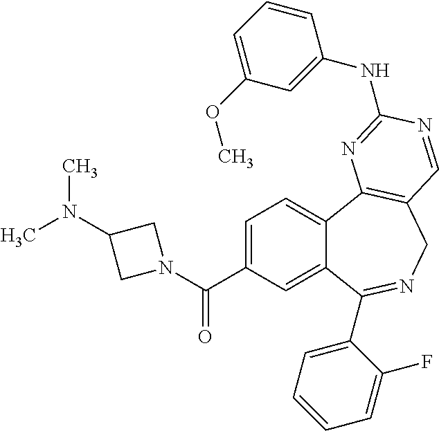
C1=C(C(N2CC(N(C)C)C2)=O)C=C2C(=C1)C1=C(CN=C2C2=CC=CC=C2F)C=NC(NC2=CC(OC)=CC=C2)=N1
